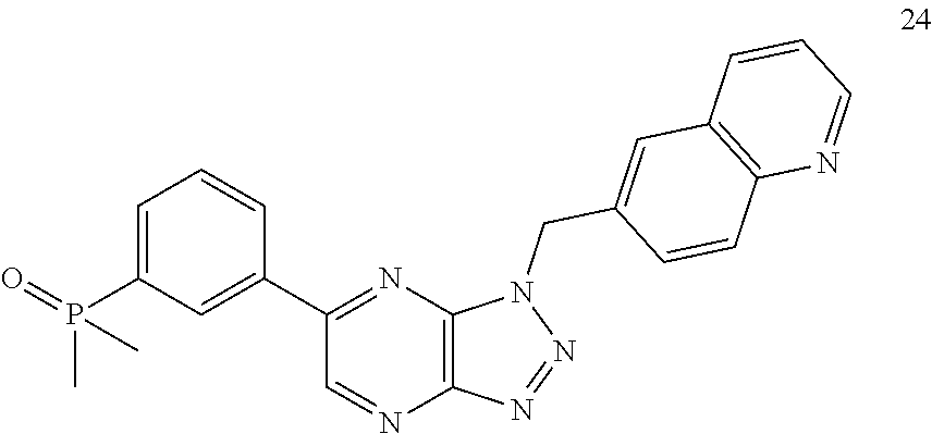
C1(C2=CC(P(=O)(C)C)=CC=C2)=NC2=C(N=C1)N=NN2CC1=CC2=C(C=C1)N=CC=C2
